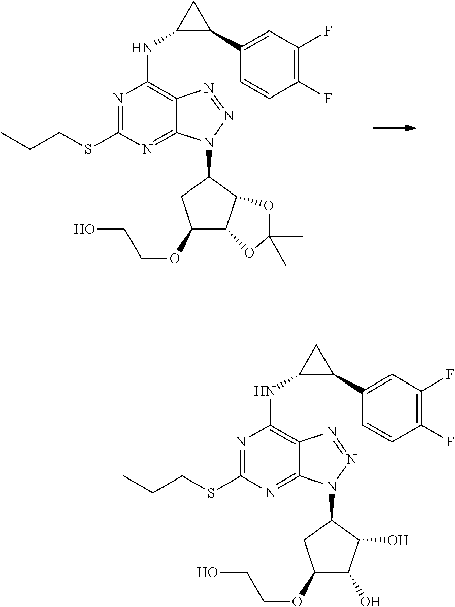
N1=C(SCCC)N=C2C(=C1NC1C(C3=CC(F)=C(F)C=C3)C1)N=NN2C1CC(OCCO)C2C1OC(C)(C)O2.N1=C(SCCC)N=C2C(=C1NC1C(C3=CC(F)=C(F)C=C3)C1)N=NN2C1CC(OCCO)C(O)C1O
